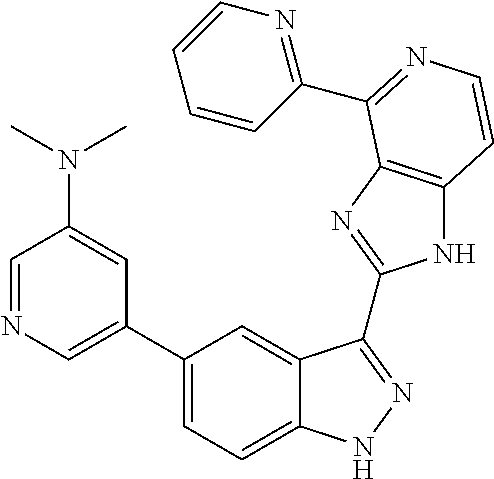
C1(C2=CN=CC(N(C)C)=C2)=CC=C2C(=C1)C(C1=NC3=C(N1)C=CN=C3C1=NC=CC=C1)=NN2
